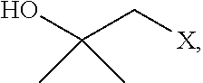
OC(C[X])(C)C
